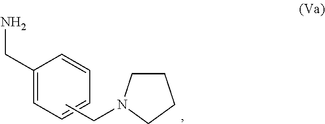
C1(CN)=CC=CC=C1.CCN1CCCC1
